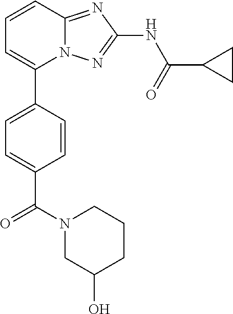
C1=CC2=NC(NC(=O)C3CC3)=NN2C(C2=CC=C(C(N3CC(O)CCC3)=O)C=C2)=C1
